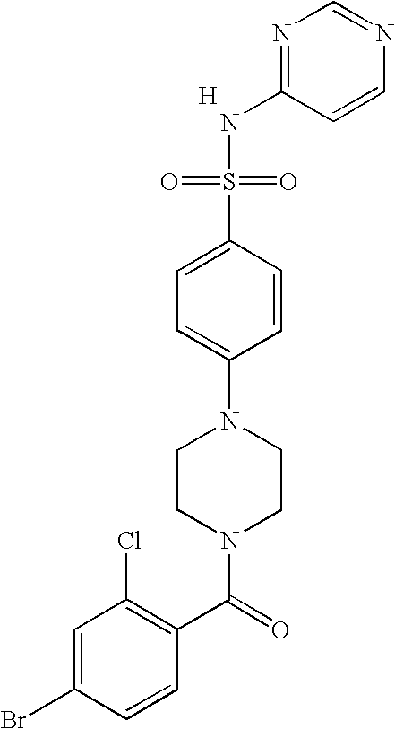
N1=C(NS(=O)(=O)C2=CC=C(N3CCN(C(=O)C4=C(Cl)C=C(Br)C=C4)CC3)C=C2)C=CN=C1.[H]
